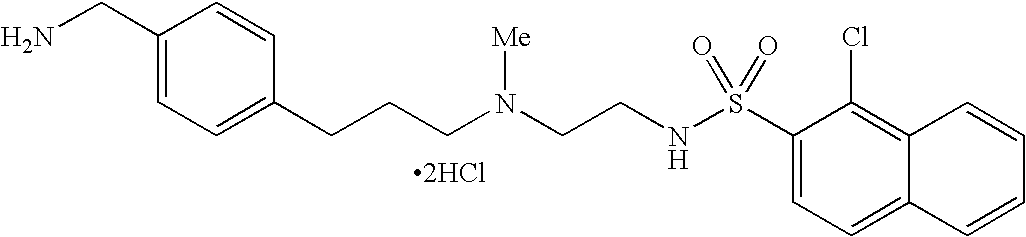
C1(CN)=CC=C(CCCN(CCNS(C2=CC=C3C(=C2Cl)C=CC=C3)(=O)=O)[Me])C=C1.[2HCl]
